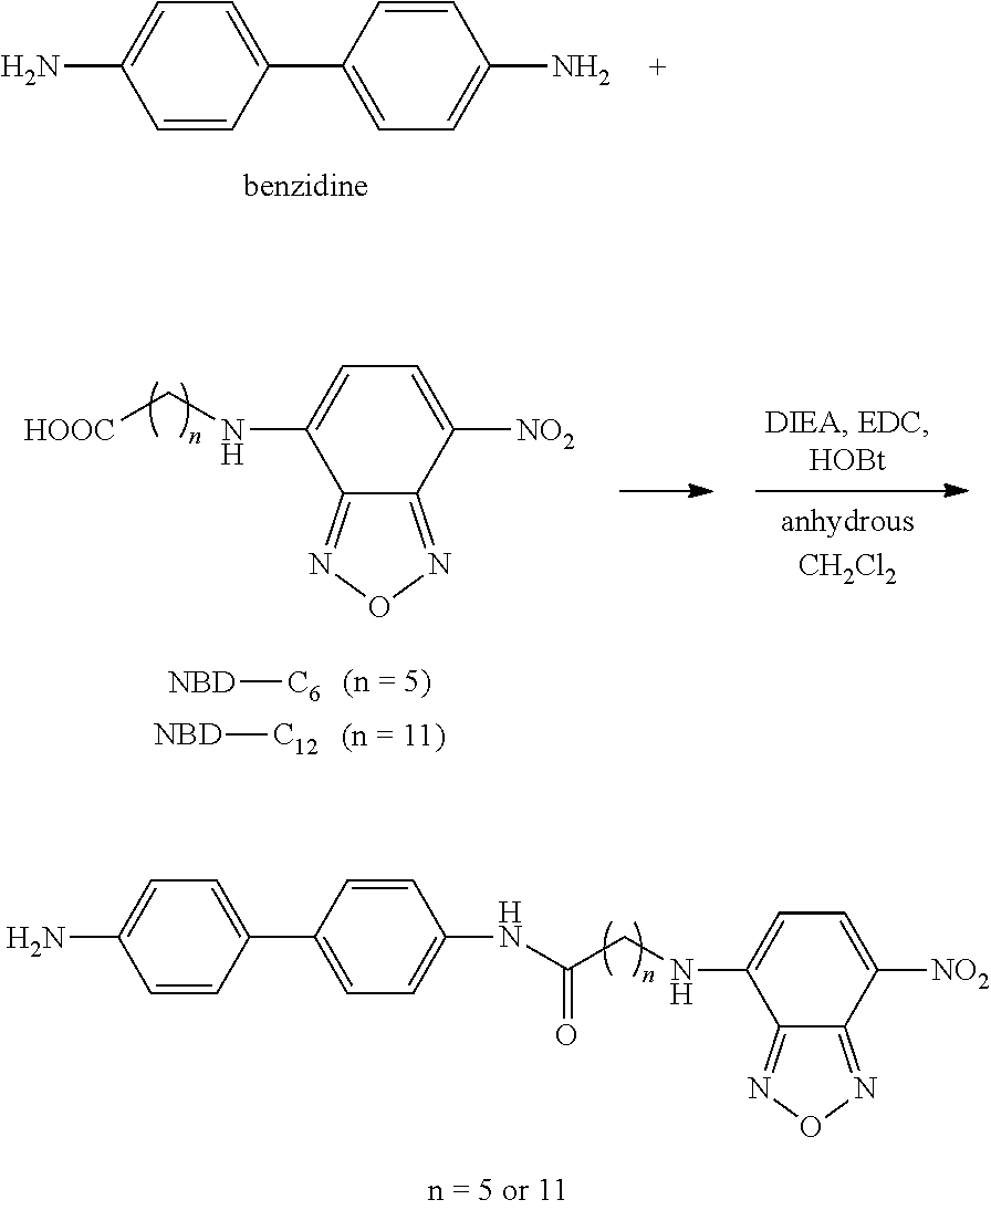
C1=CC(C2=CC=C(N)C=C2)=CC=C1N.[HOOC]CNC1=CC=C([NO2])C2=NON=C12.[NBD][C6].[NBD][C12].C1=CC(C2=CC=C(NC(CNC3=CC=C([NO2])C4=NON=C34)=O)C=C2)=CC=C1N
